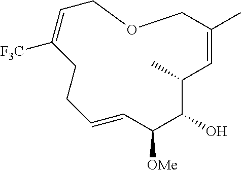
CC1C=C(C)COCC=C([F3C])CCC=CC([OMe])C1O
